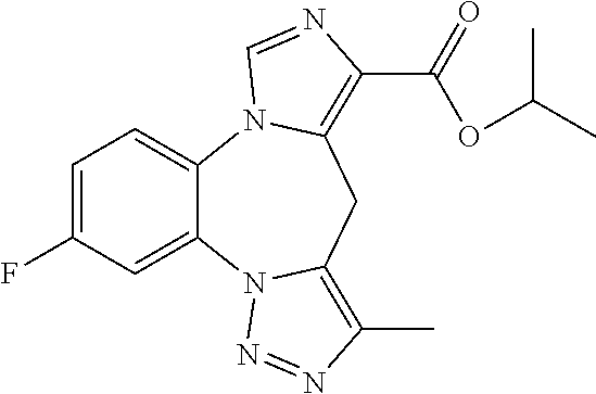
C1=C(F)C=C2C(=C1)N1C(=C(C(=O)OC(C)C)N=C1)CC1=C(C)N=NN21
